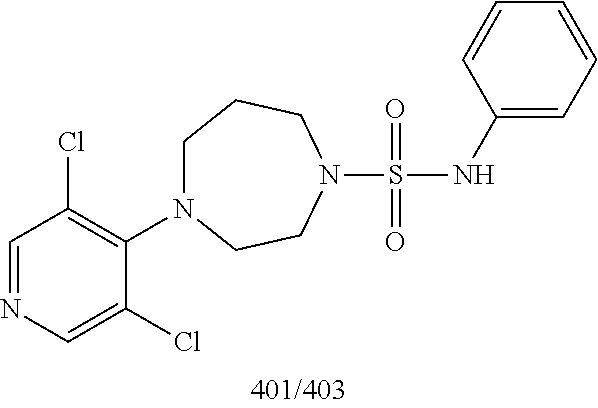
N(S(=O)(=O)N1CCN(C2=C(Cl)C=NC=C2Cl)CCC1)C1=CC=CC=C1
